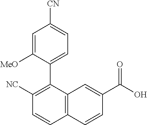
C1([NC])=C(C2=CC=C([CN])C=C2[MeO])C2=C(C=C1)C=CC(C(O)=O)=C2
